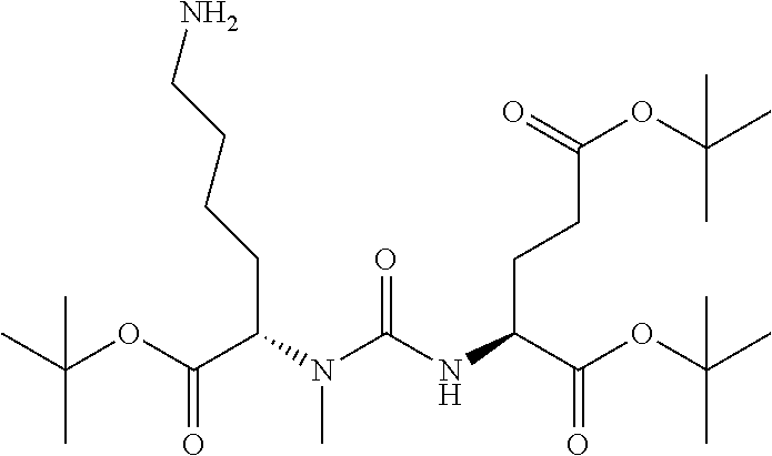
CC(OC(C(N(C(NC(C(OC(C)(C)C)=O)CCC(OC(C)(C)C)=O)=O)C)CCCCN)=O)(C)C
